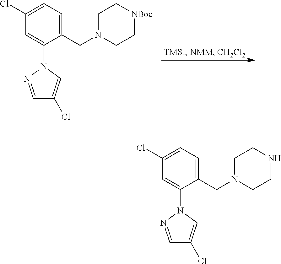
C1(CN2CC[NBoc]CC2)=CC=C(Cl)C=C1N1N=CC(Cl)=C1.C1(CN2CCNCC2)=CC=C(Cl)C=C1N1N=CC(Cl)=C1
